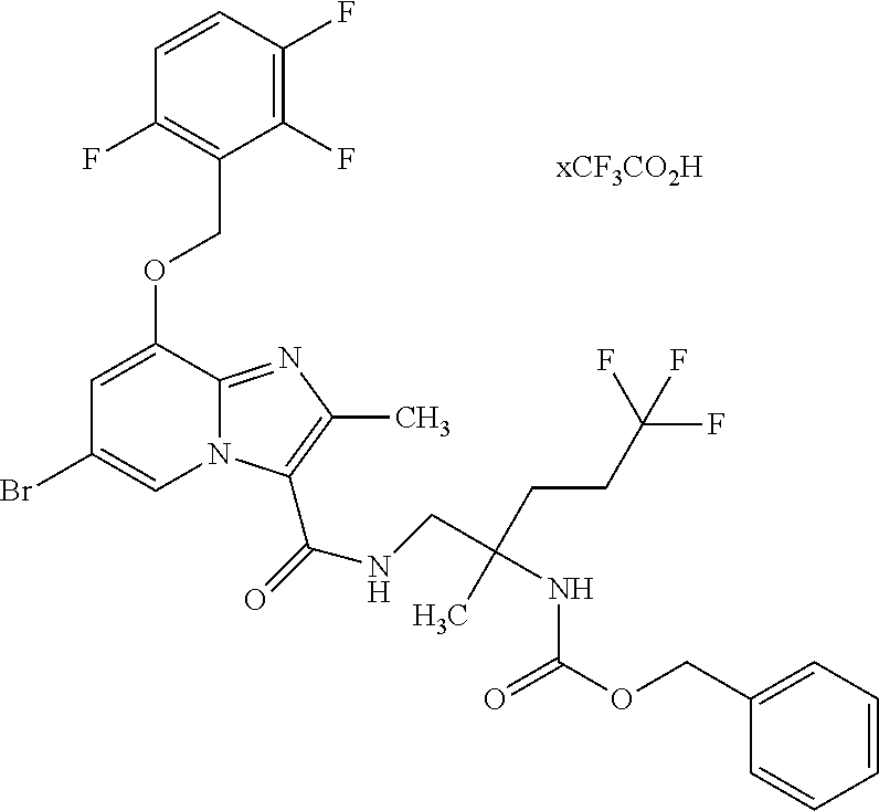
C1=C(OCC2=C(F)C=CC(F)=C2F)C2=NC(C)=C(C(=O)NCC(NC(OCC3=CC=CC=C3)=O)(CCC(F)(F)F)C)N2C=C1Br
